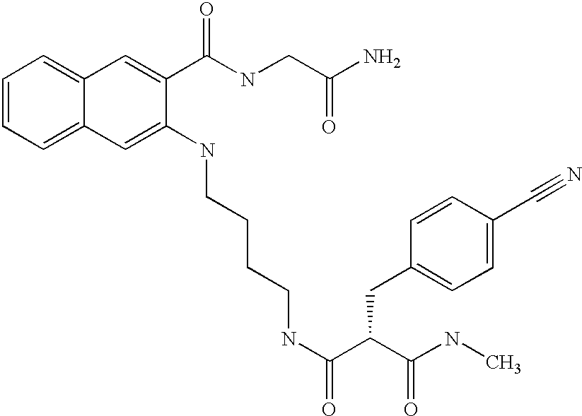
C1=CC=C2C(=C1)C=C(C(NCC(N)=O)=O)C(NCCCCNC(=O)C(C(NC)=O)CC1=CC=C(C#N)C=C1)=C2
